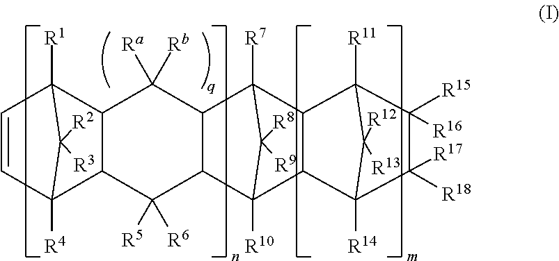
[R7]C12C3C(C([R10])(C4C([R5])([R6])C5C6([R4])C([R2])([R3])C([R1])(C=C6)C5C([Ra])([Rb])C41)C2([R8])[R9])C1([R14])C([R17])([R18])C([R15])([R16])C3([R11])C1([R12])[R13]
